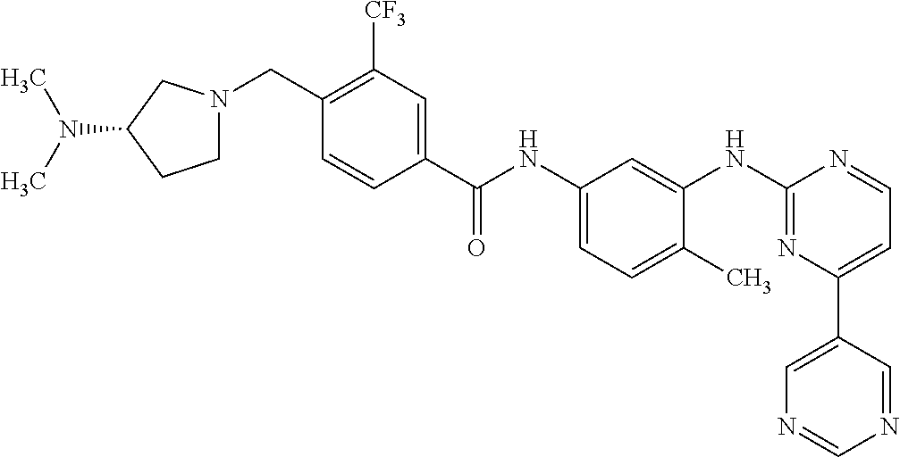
N(C1CCN(CC2=C([CF3])C=C(C(NC3=CC=C(C)C(NC4=NC(C5=CN=CN=C5)=CC=N4)=C3)=O)C=C2)C1)(C)C
